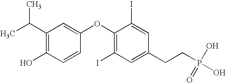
C1(C(C)C)=C(O)C=CC(OC2=C(I)C=C(CCP(O)(O)=O)C=C2I)=C1
